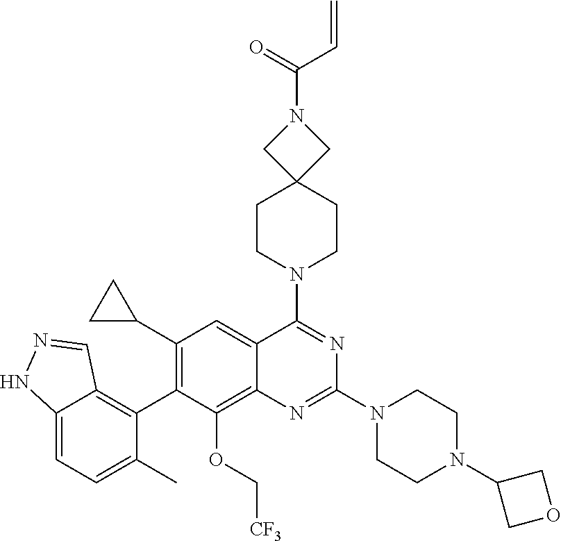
C12=CC=C(C)C(C3=C(C4CC4)C=C4C(=C3OC[CF3])N=C(N3CCN(C5COC5)CC3)N=C4N3CCC4(CC3)CN(C(=O)C=C)C4)=C1C=NN2
